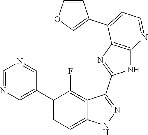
C1=NC=C(C2=CC=C3C(=C2F)C(C2=NC4=C(N2)N=CC=C4C2=COC=C2)=NN3)C=N1
